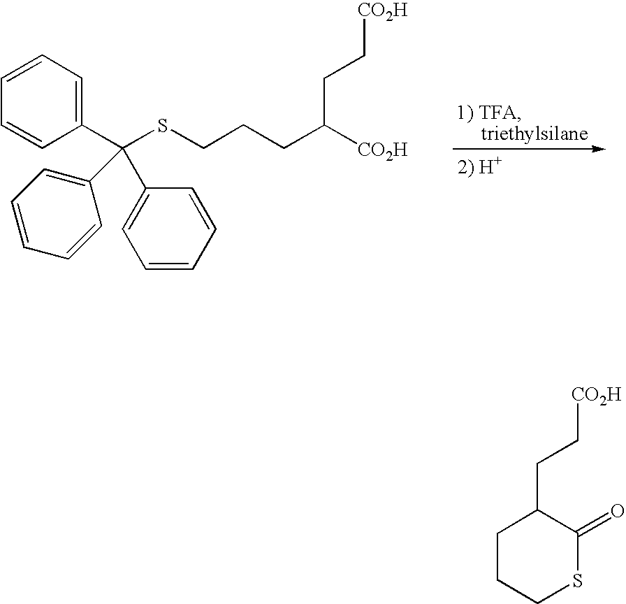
C1=CC=C(C(C2=CC=CC=C2)(C2=CC=CC=C2)SCCCC([CO2H])CC[CO2H])C=C1.C1(CC[CO2H])C(=O)SCCC1
